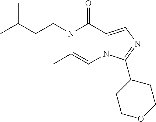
N1(CCC(C)C)C(C)=CN2C(=CN=C2C2CCOCC2)C1=O
